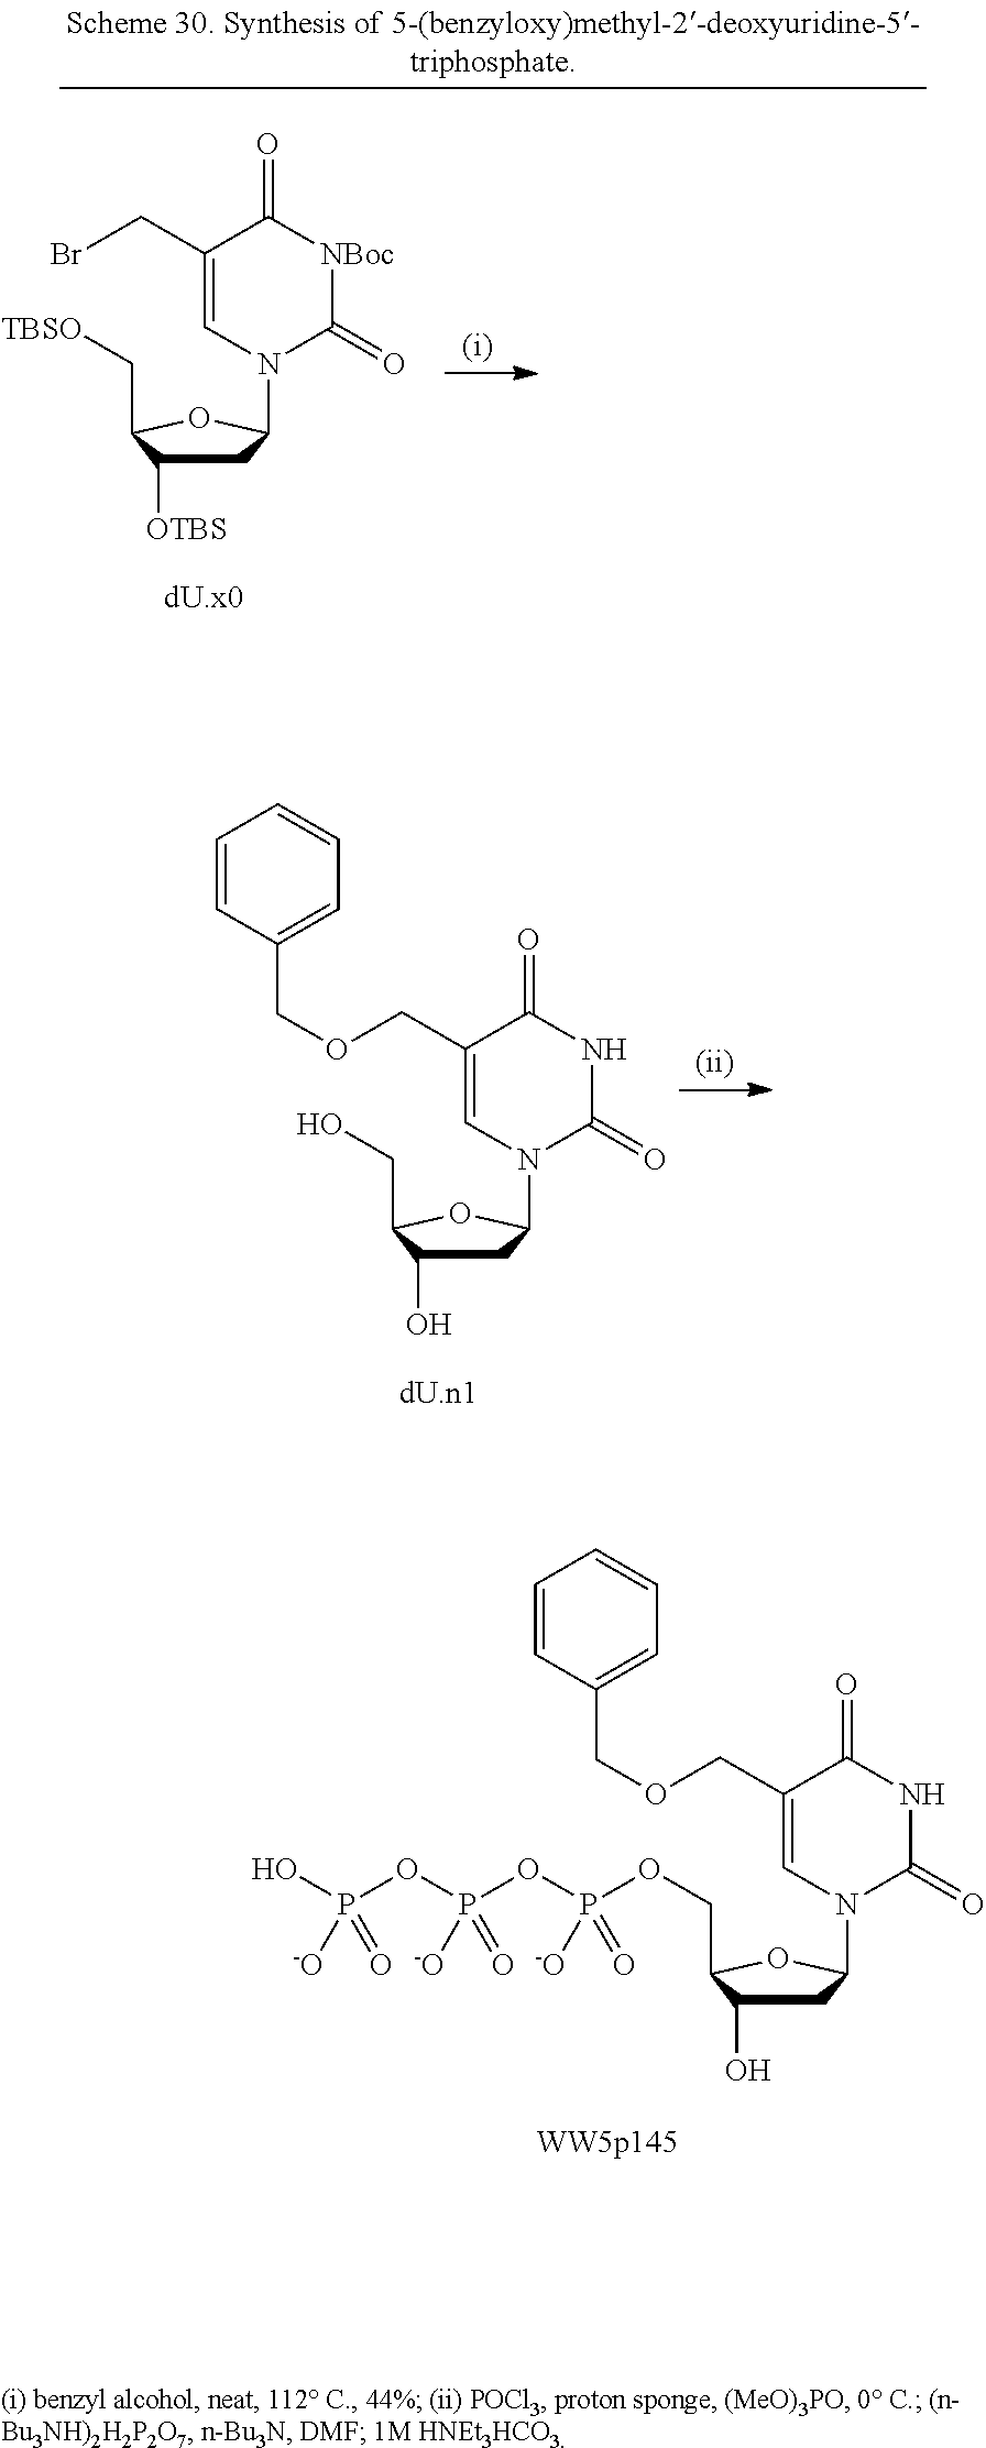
C1C([OTBS])C(C[TBSO])OC1N1C(=O)[NBoc]C(=O)C(CBr)=C1.C1C(O)C(CO)OC1N1C(=O)NC(=O)C(COCC2=CC=CC=C2)=C1.C1C(O)C(COP(OP(OP(O)([-O])=O)([-O])=O)(=O)[-O])OC1N1C(=O)NC(=O)C(COCC2=CC=CC=C2)=C1
